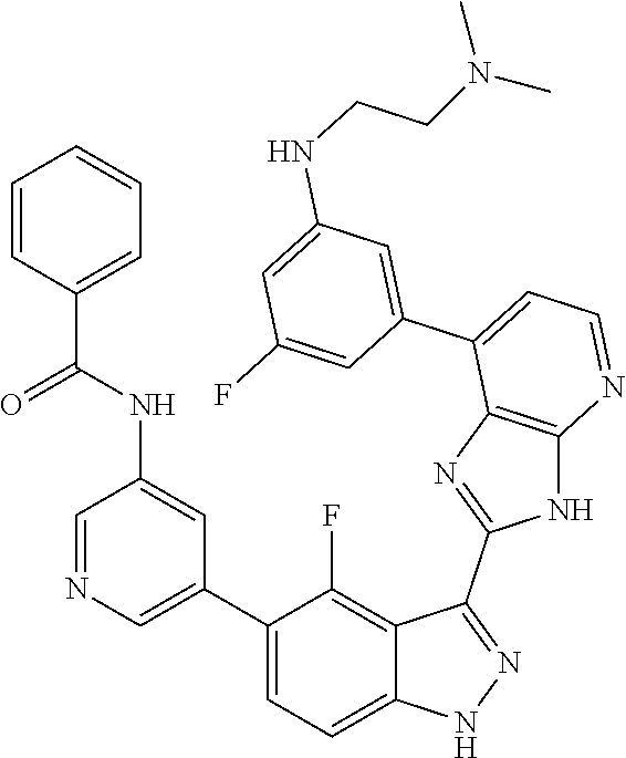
C1=NC=C(C2=CC=C3C(=C2F)C(C2=NC4=C(N2)N=CC=C4C2=CC(NCCN(C)C)=CC(F)=C2)=NN3)C=C1NC(C1=CC=CC=C1)=O
